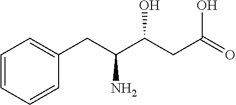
C(CC1=CC=CC=C1)(C(CC(=O)O)O)N
